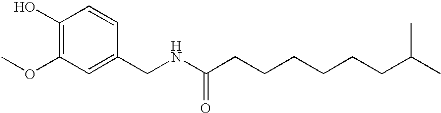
C1(O)=C(OC)C=C(CNC(CCCCCCC(C)C)=O)C=C1
